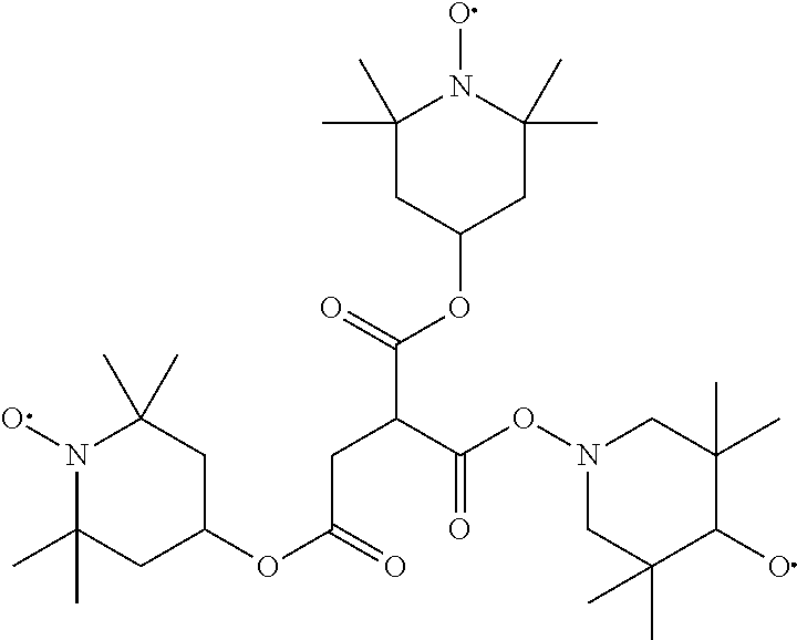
C1(C)(C)CC(OC(=O)C(CC(OC2CC(C)(C)N(O)C(C)(C)C2)=O)C(ON2CC(C)(C)C(O)C(C)(C)C2)=O)CC(C)(C)N1O
